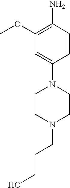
N1(C2=CC(OC)=C(N)C=C2)CCN(CCCO)CC1
